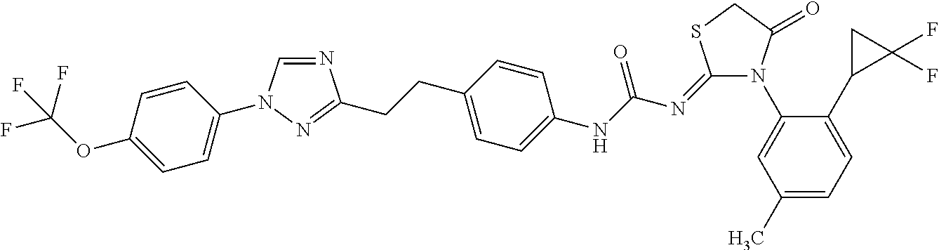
N1=CN(C2=CC=C(OC(F)(F)F)C=C2)N=C1CCC1=CC=C(NC(=O)N=C2N(C3=CC(C)=CC=C3C3C(F)(F)C3)C(=O)CS2)C=C1
